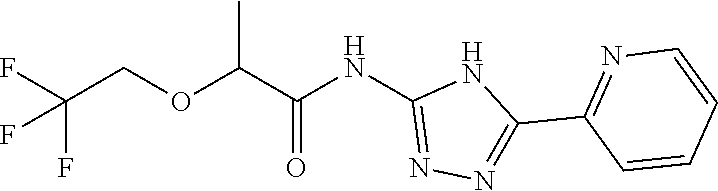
C(COC(C(NC1=NN=C(C2=NC=CC=C2)N1)=O)C)(F)(F)F
